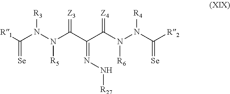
[R1]C(N(N(C(C(C(N(N(C([R2])=[Se])[R4])[R6])=[Z4])=NN[R27])=[Z3])[R5])[R3])=[Se]
